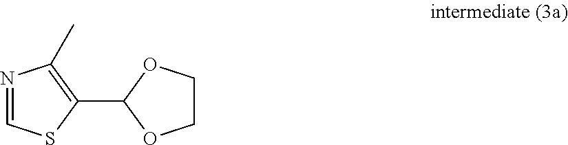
N1=CSC(C2OCCO2)=C1C
